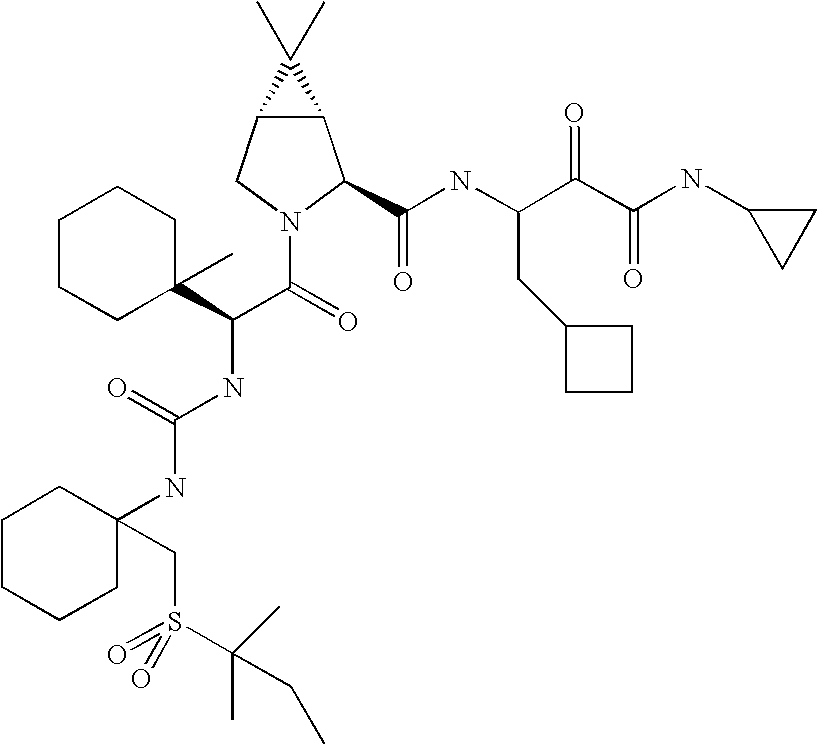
C12C(CN(C(=O)C(NC(NC3(CS(=O)(C(C)(C)CC)=O)CCCCC3)=O)C3(C)CCCCC3)C1C(NC(C(C(NC1CC1)=O)=O)CC1CCC1)=O)C2(C)C
